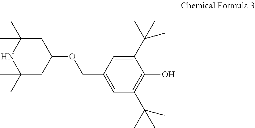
C1C(C)(C)NC(C)(C)CC1OCC1=CC(C(C)(C)C)=C([OH])C(C(C)(C)C)=C1
